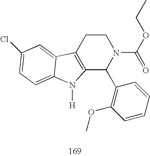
C12=C(CCN(C(=O)OCC)C1C1=C(OC)C=CC=C1)C1=CC(Cl)=CC=C1N2[H]
